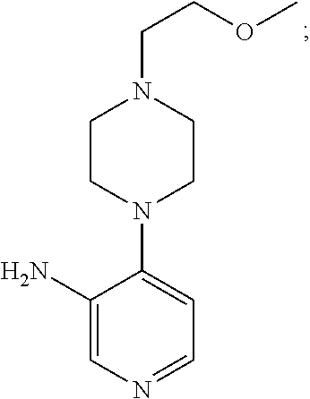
NC1=CN=CC=C1N1CCN(CCOC)CC1
